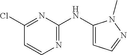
N(C1=NC=CC(Cl)=N1)C1=CC=NN1C
